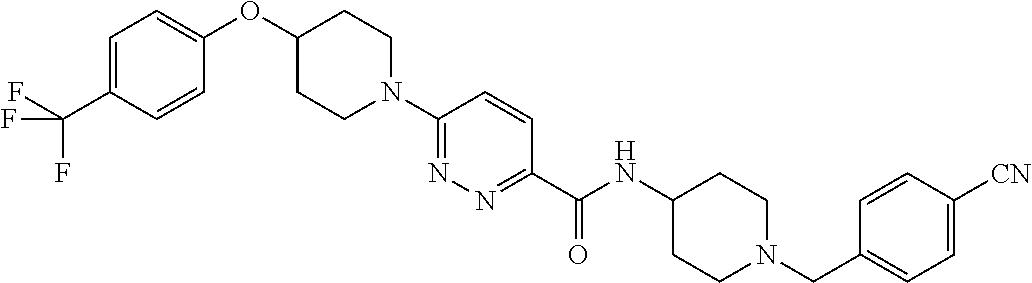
N1=C(N2CCC(OC3=CC=C(C(F)(F)F)C=C3)CC2)C=CC(C(=O)NC2CCN(CC3=CC=C([CN])C=C3)CC2)=N1
